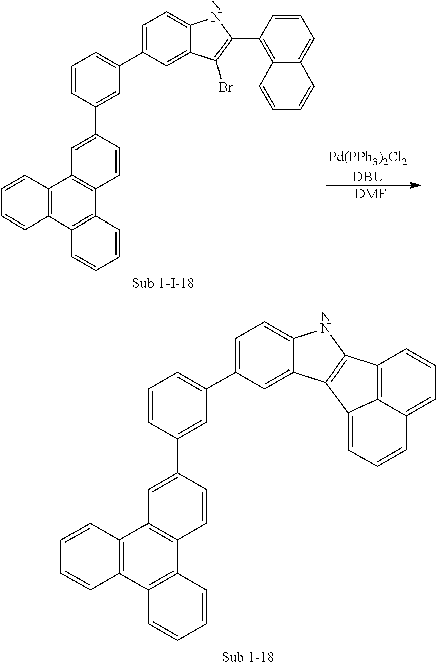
[Pd(PPh3)2Cl2DBU].[DMF].C12=C(C3=C(C4=C1C=C(C1=CC(C5=CC=C6C(=C5)C(Br)=C(C5=C7C(=CC=C5)C=CC=C7)[NN]6)=CC=C1)C=C4)C=CC=C3)C=CC=C2.C12=C(C3=C(C4=C1C=C(C1=CC(C5=CC=C6C(=C5)C5=C([NN]6)C6=C7C(=CC=C6)C=CC=C57)=CC=C1)C=C4)C=CC=C3)C=CC=C2
